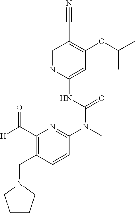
C1=NC(NC(N(C)C2=NC(C([H])=O)=C(CN3CCCC3)C=C2)=O)=CC(OC(C)C)=C1C#N
